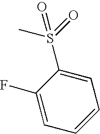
C1=CC=C(F)C(S(=O)(C)=O)=C1
